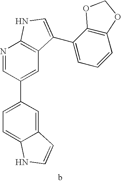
C12=CC(C3=CC4=C(N=C3)NC=C4C3=CC=CC4=C3OCO4)=CC=C1NC=C2
